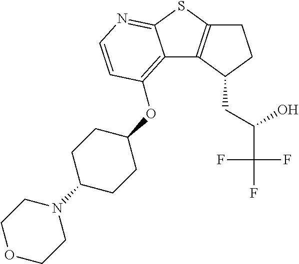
C12=C(OC3CCC(N4CCOCC4)CC3)C=CN=C1SC1=C2C(CC(O)C(F)(F)F)CC1
